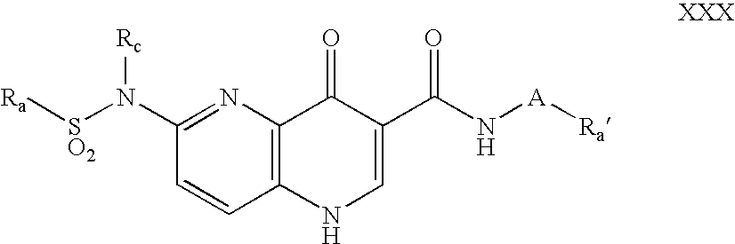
C1=CC2=C(N=C1N([SO2][Ra])[Rc])C(=O)C(C(N[A][Ra])=O)=CN2
